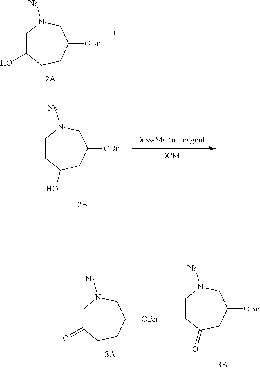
C1CC(=O)CC([OBn])CN1[Ns].C1C(=O)CCC([OBn])CN1[Ns].C1C(O)CCC([OBn])CN1[Ns].[Dess-Martin reagent].[DCM].C1CC(O)CC([OBn])CN1[Ns]
